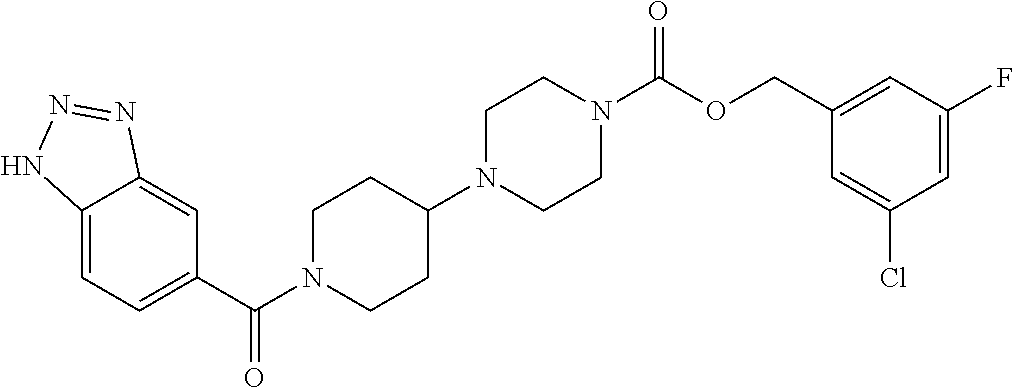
C12=CC=C(C(N3CCC(N4CCN(C(OCC5=CC(F)=CC(Cl)=C5)=O)CC4)CC3)=O)C=C1N=NN2
